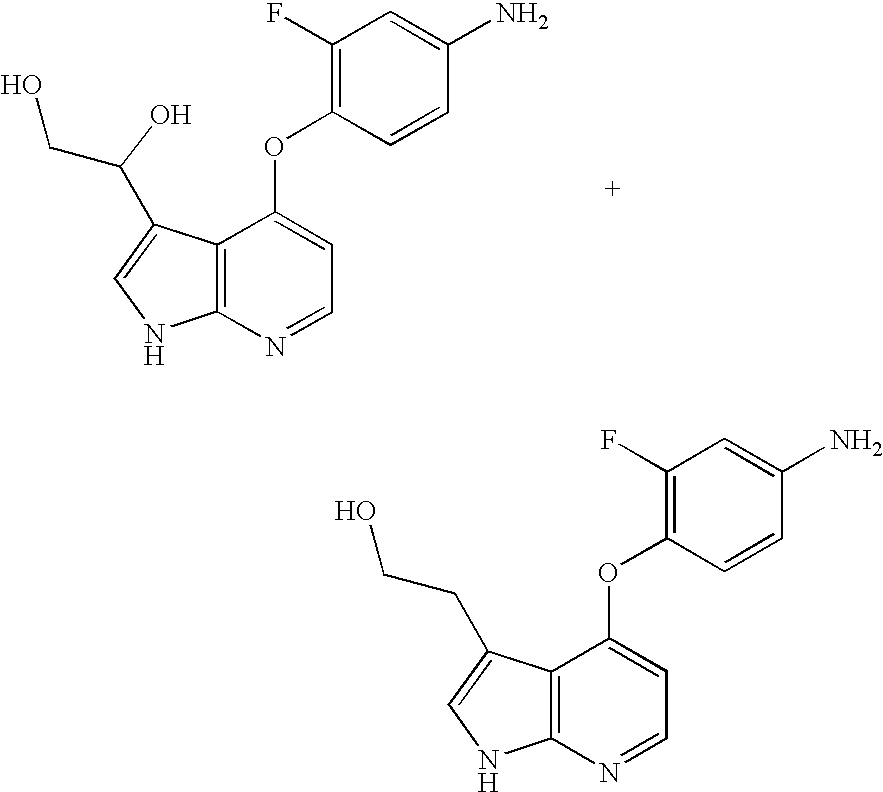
O(C1=CC=NC2=C1C(C(CO)O)=CN2)C1=C(F)C=C(N)C=C1.O(C1=CC=NC2=C1C(CCO)=CN2)C1=C(F)C=C(N)C=C1
